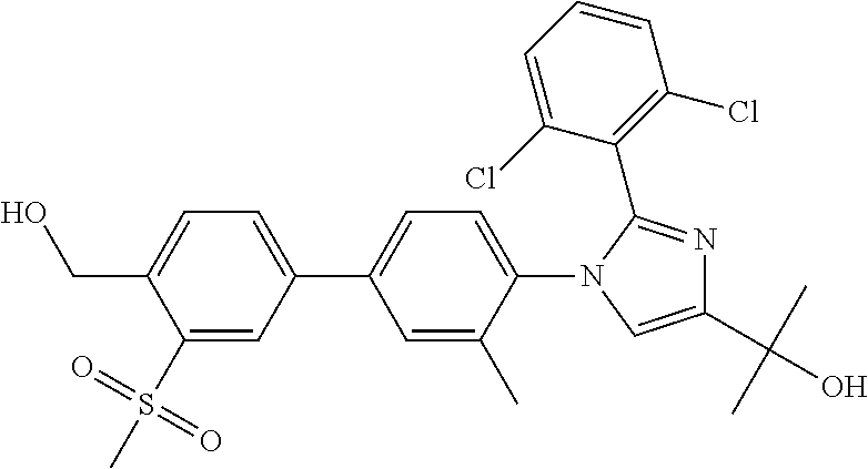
C1(S(=O)(=O)C)=CC(C2=CC=C(N3C=C(C(C)(C)O)N=C3C3=C(Cl)C=CC=C3Cl)C(C)=C2)=CC=C1CO
